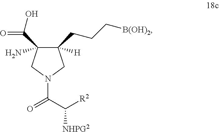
C1(CCC[B(OH)2])([H])C(C(O)=O)(N)CN(C(C([R2])[NHPG2])=O)C1
